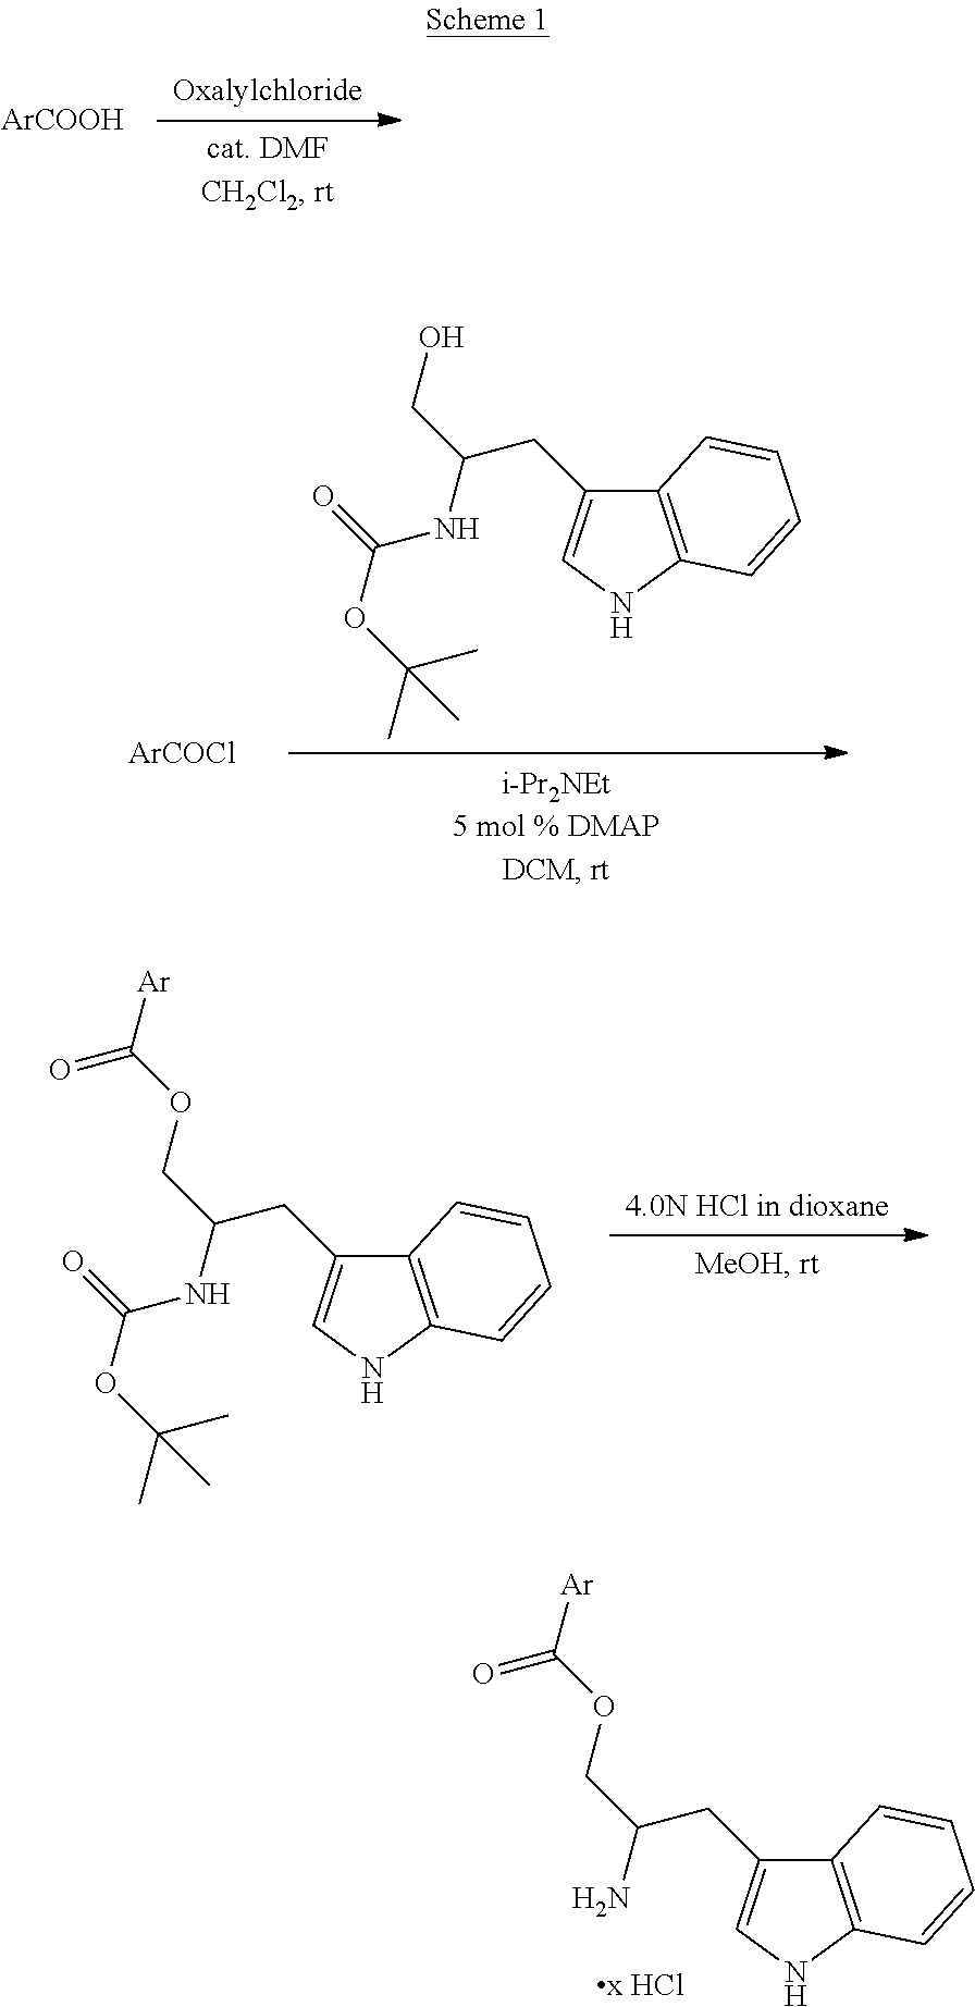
[ArCOOH].C12=C(NC=C1CC(CO)NC(OC(C)(C)C)=O)C=CC=C2.[ArCOCl].C12=C(NC=C1CC(COC(=O)[Ar])NC(OC(C)(C)C)=O)C=CC=C2.C12=C(NC=C1CC(COC(=O)[Ar])N)C=CC=C2
